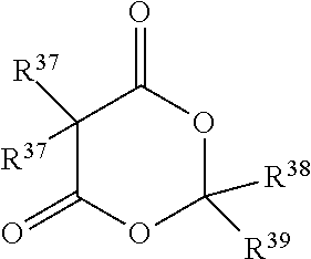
C1([R37])([R37])C(=O)OC([R38])([R39])OC1=O
